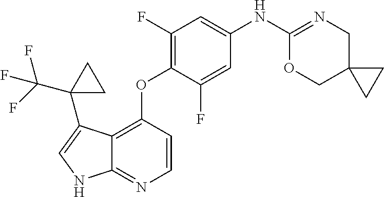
C12=C(OC3=C(F)C=C(NC4=NCC5(CO4)CC5)C=C3F)C=CN=C1NC=C2C1(C(F)(F)F)CC1
